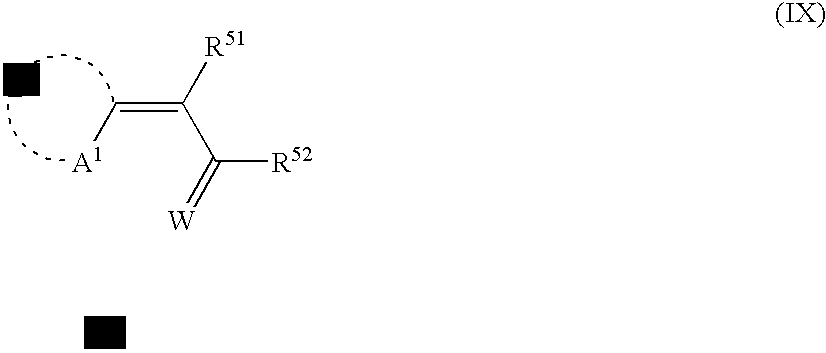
C(=C(C([R52])=[W])[R51])[A1]
